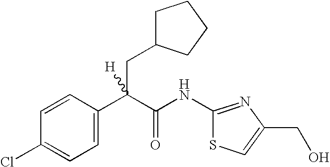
C1=C(C(C(NC2=NC(CO)=CS2)=O)(CC2CCCC2)[H])C=CC(Cl)=C1
